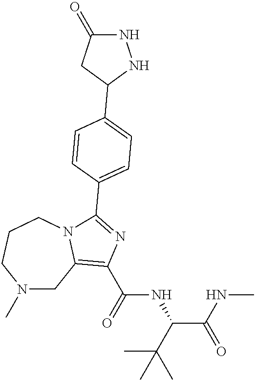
N1(C)CC2=C(C(=O)NC(C(NC)=O)C(C)(C)C)N=C(C3=CC=C(C4CC(=O)NN4)C=C3)N2CCC1
